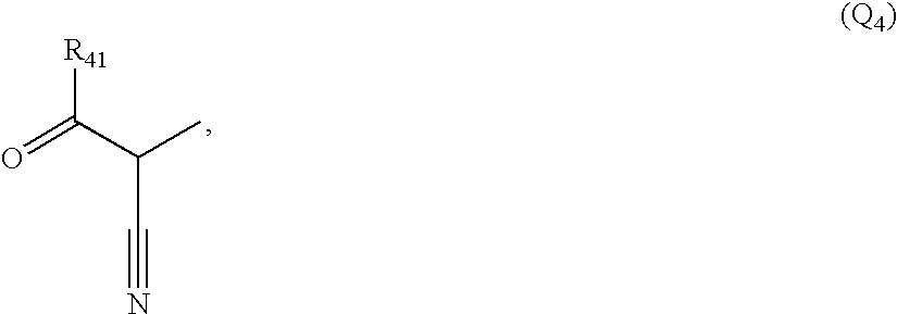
O=C(C(C)C#N)[R41]
